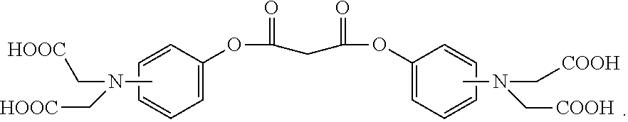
C1=CC=CC(OC(=O)CC(=O)OC2=CC=CC=C2)=C1.CN(C[COOH])C[COOH].CN(C[HOOC])C[HOOC]
